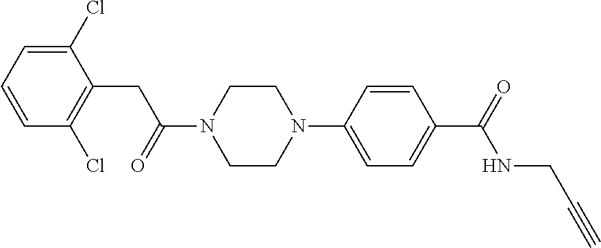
C1(Cl)=CC=CC(Cl)=C1CC(N1CCN(C2=CC=C(C(=O)NCC#C)C=C2)CC1)=O
